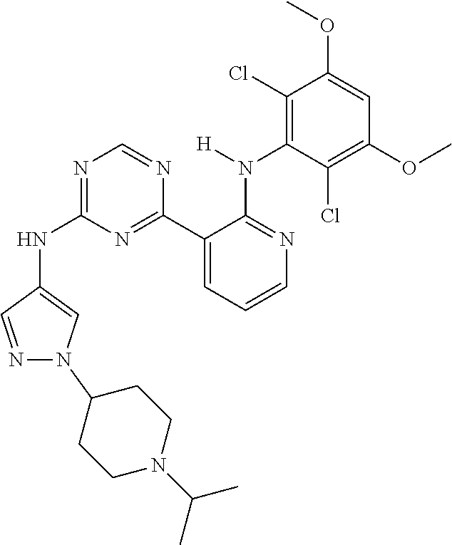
C1(NC2=NC=NC(C3=CC=CN=C3N(C3=C(Cl)C(OC)=CC(OC)=C3Cl)[H])=N2)=CN(C2CCN(C(C)C)CC2)N=C1
